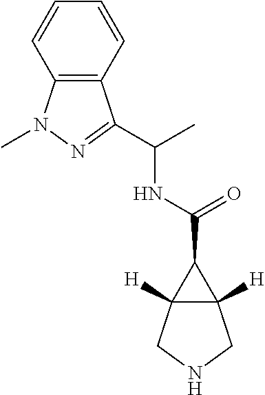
C12([H])C([H])(CNC1)C2C(=O)NC(C)C1=NN(C)C2=C1C=CC=C2
